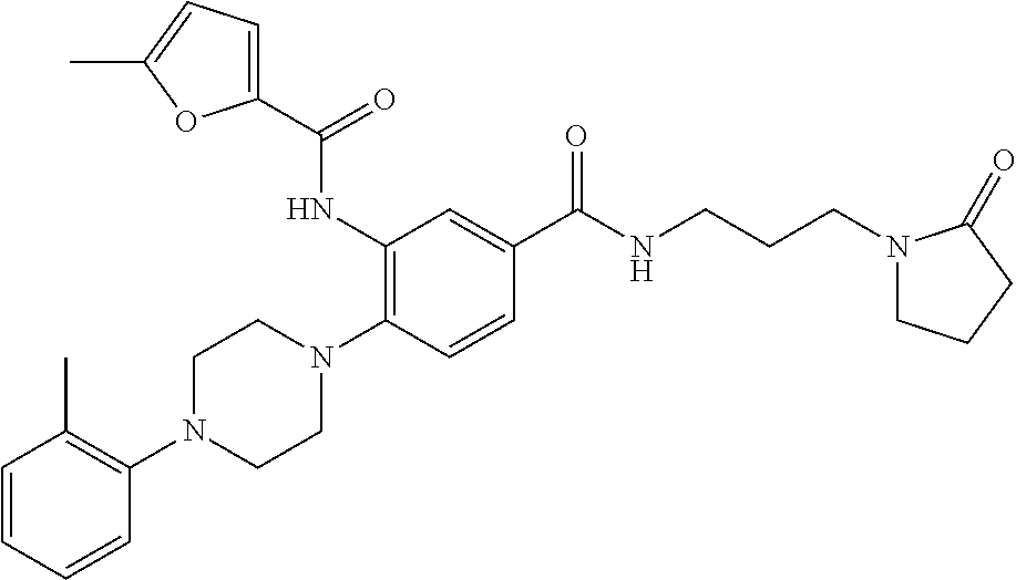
C1=CC=CC(N2CCN(C3=C(NC(C4=CC=C(C)O4)=O)C=C(C(NCCCN4CCCC4=O)=O)C=C3)CC2)=C1C
